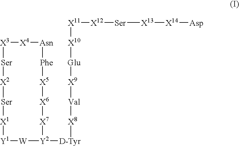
[X3]1[Ser][X2][Ser][X1][Y1][W][Y2]([D-Tyr][X8][Val][X9][Glu][X10][X11][X12][Ser][X13][X14][Asp])[X7][X6][X5][Phe][Asn][X4]1
